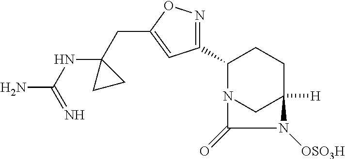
C1(C2=NOC(CC3(NC(N)=N)CC3)=C2)N2CC([H])(CC1)N([OSO3H])C2=O
